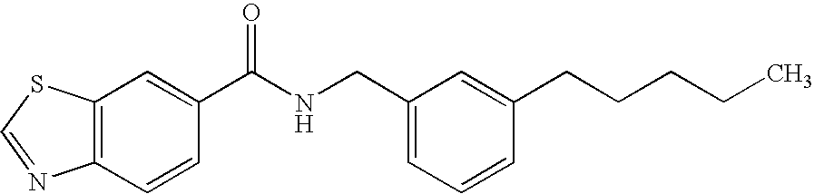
C12=C(C=C(C(NCC3=CC=CC(CCCCC)=C3)=O)C=C1)SC=N2
